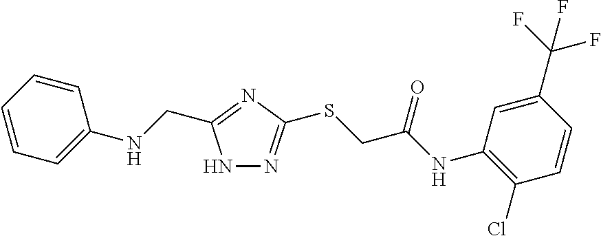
N1N=C(SCC(NC2=C(Cl)C=CC(C(F)(F)F)=C2)=O)N=C1CNC1=CC=CC=C1
